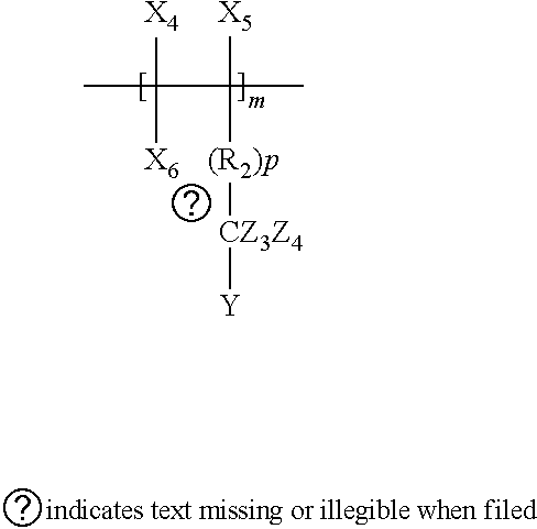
CC([X4])([X6])C([X5])(C)[(R2)p][CZ3Z4][Y]
